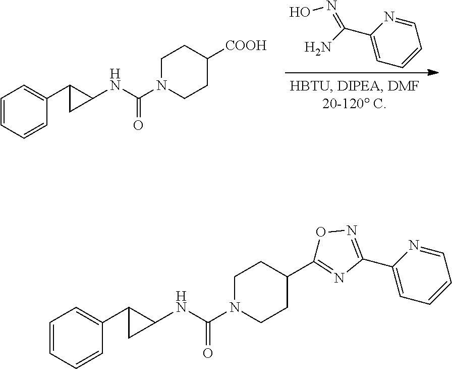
C1=CC=CC(C2CC2NC(N2CCC([COOH])CC2)=O)=C1.C1=C(C(=NO)N)N=CC=C1.C1=CC=CC(C2CC2NC(N2CCC(C3=NC(C4=CC=CC=N4)=NO3)CC2)=O)=C1
